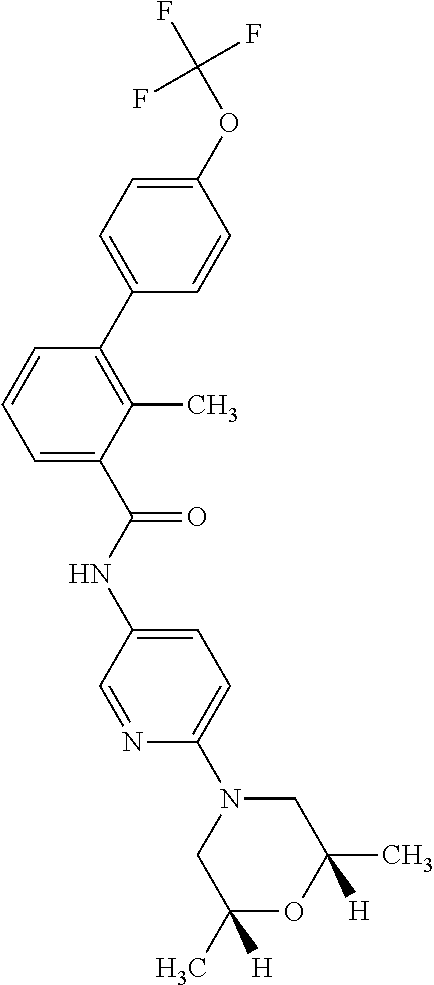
C1(C2=C(C)C(C(NC3=CC=C(N4CC(C)([H])OC(C)([H])C4)N=C3)=O)=CC=C2)=CC=C(OC(F)(F)F)C=C1
